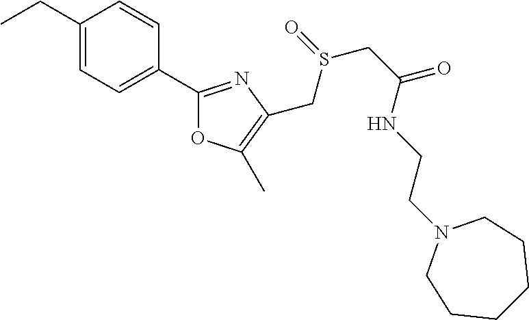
C1(CC)=CC=C(C2=NC(CS(=O)CC(=O)NCCN3CCCCCC3)=C(C)O2)C=C1
